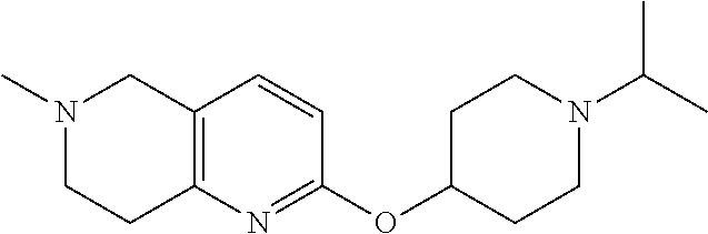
C12=C(N=C(OC3CCN(C(C)C)CC3)C=C1)CCN(C)C2
